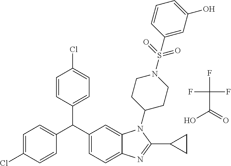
C1=C(Cl)C=CC(C(C2=CC=C3C(=C2)N(C2CCN(S(=O)(=O)C4=CC(O)=CC=C4)CC2)C(C2CC2)=N3)C2=CC=C(Cl)C=C2)=C1.FC(F)(F)C(=O)O
